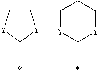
C1C[Y]C(C)[Y]1.C1(C)[Y]CCC[Y]1
